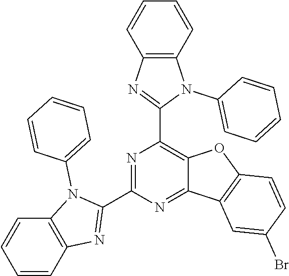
C1=CC2=C(C=C1)N(C1=CC=CC=C1)C(C1=NC(C3=NC4=C(N3C3=CC=CC=C3)C=CC=C4)=C3C(=N1)C1=C(O3)C=CC(Br)=C1)=N2
